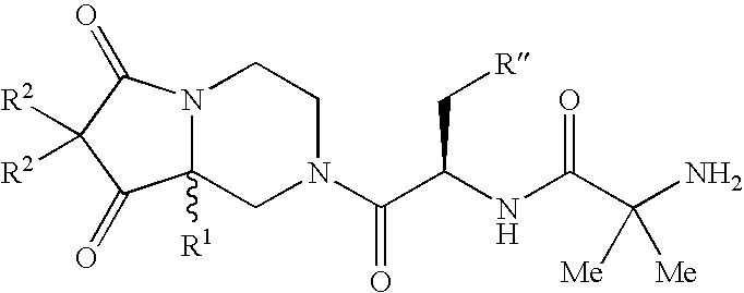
C12([R1])N(C(=O)C([R2])([R2])C1=O)CCN(C(C(NC(C(N)([Me])[Me])=O)C[R])=O)C2
